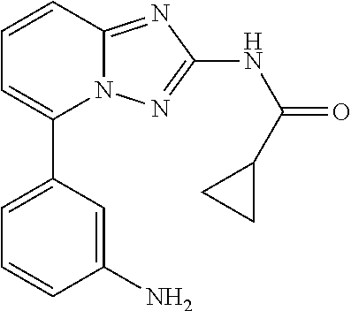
C1=C(C2=CC=CC3=NC(NC(=O)C4CC4)=NN23)C=C(N)C=C1
